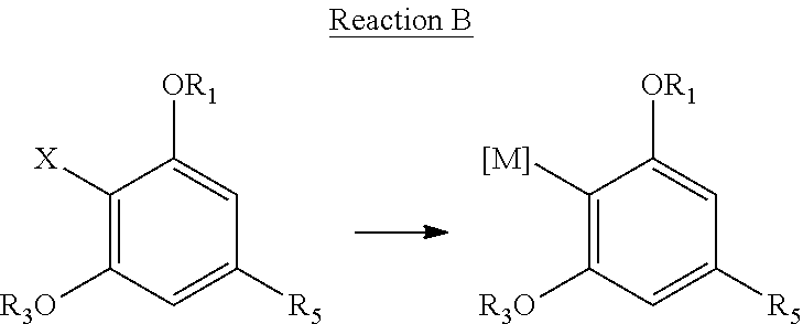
C1([[M]])=C([R3O])C=C([R5])C=C1[OR1].C1([X])=C([R3O])C=C([R5])C=C1[OR1]
